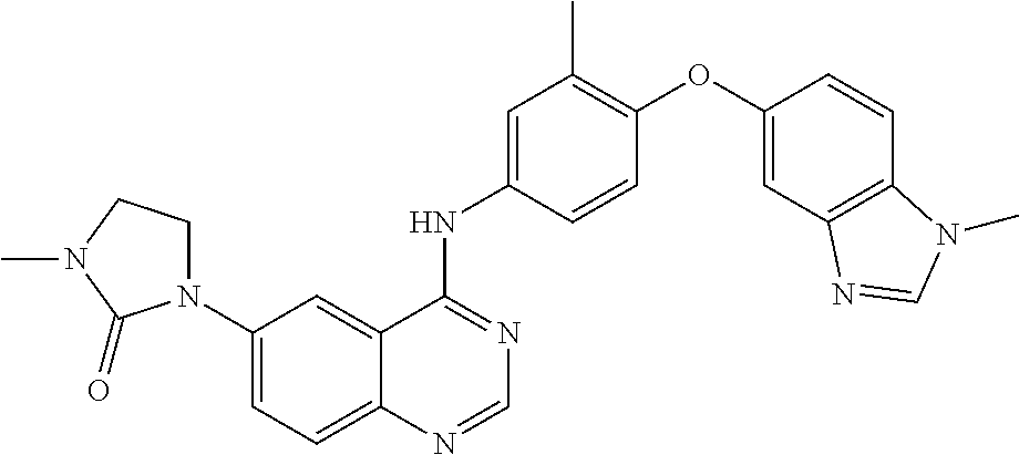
C12=CC=C(N3CCN(C)C3=O)C=C1C(NC1=CC(C)=C(OC3=CC4=C(C=C3)N(C)C=N4)C=C1)=NC=N2
